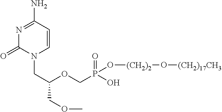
C1=CC(N)=NC(=O)N1CC(OCP(O)(O[(CH2)2]O[(CH2)17CH3])=O)COC
